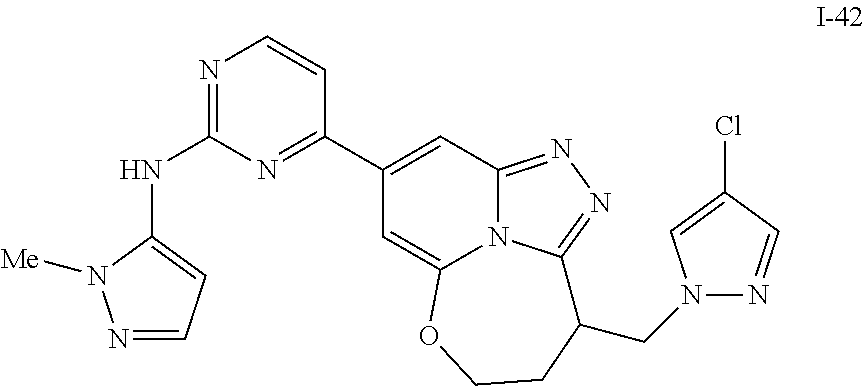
N1=CC=C(NC2=NC=CC(C3=CC4=NN=C5N4C(=C3)OCCC5CN3N=CC(Cl)=C3)=N2)N1[Me]
